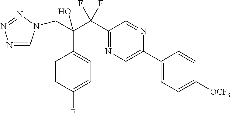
N1=CN(CC(C2=CC=C(F)C=C2)(C(F)(F)C2=NC=C(C3=CC=C([OCF3])C=C3)N=C2)O)N=N1
